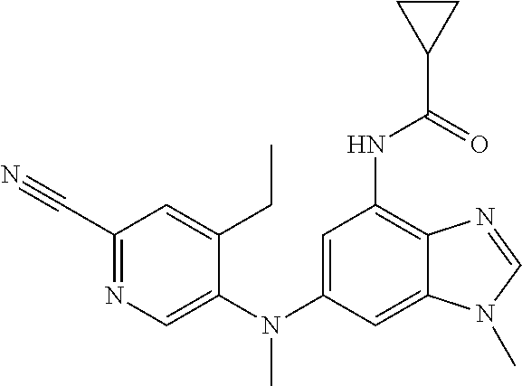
C1(CC)=CC(C#N)=NC=C1N(C1=CC(NC(=O)C2CC2)=C2C(=C1)N(C)C=N2)C
